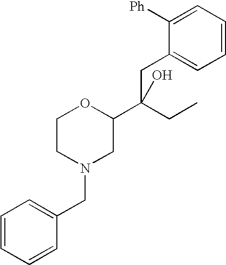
C1=CC=CC(CN2CC(C(CC)(O)CC3=CC=CC=C3[Ph])OCC2)=C1
